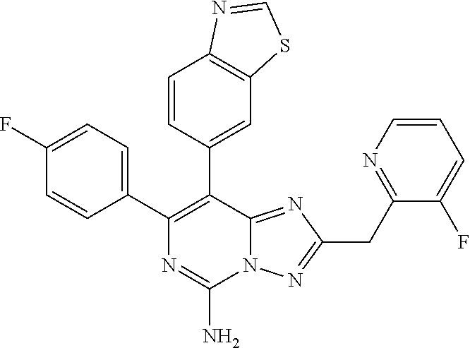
C1(C2=C(C3=CC4=C(C=C3)N=CS4)C3=NC(CC4=NC=CC=C4F)=NN3C(N)=N2)=CC=C(F)C=C1
